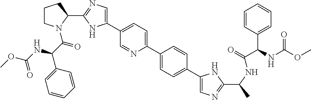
C1(C2=CC=C(C3=CN=C(C4CCCN4C(C(NC(OC)=O)C4=CC=CC=C4)=O)N3)C=N2)=CC=C(C2=CN=C(C(C)NC(=O)C(C3=CC=CC=C3)NC(OC)=O)N2)C=C1
